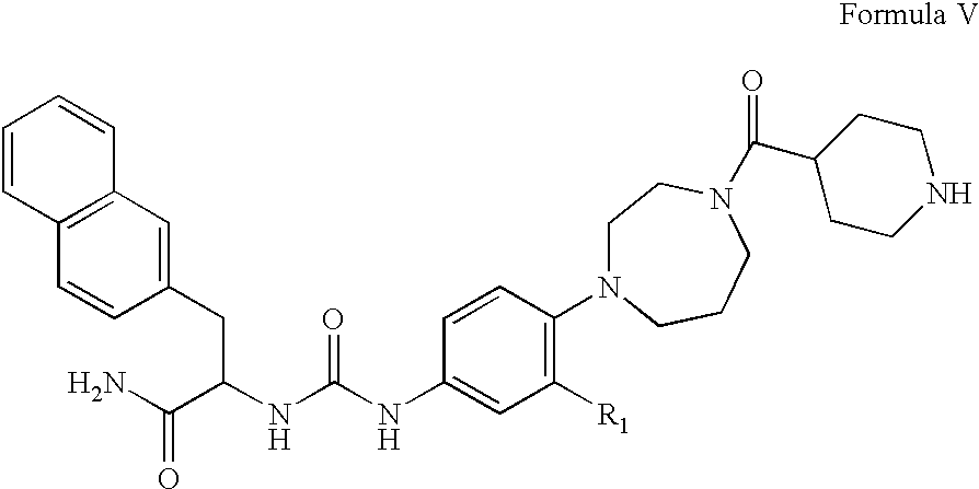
C1=CC2=C(C=C1)C=C(CC(C(N)=O)NC(NC1=CC([R1])=C(N3CCN(C(C4CCNCC4)=O)CCC3)C=C1)=O)C=C2
